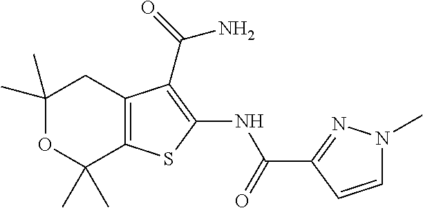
C1(C)(C)OC(C)(C)C2=C(C1)C(C(N)=O)=C(NC(=O)C1=NN(C)C=C1)S2
